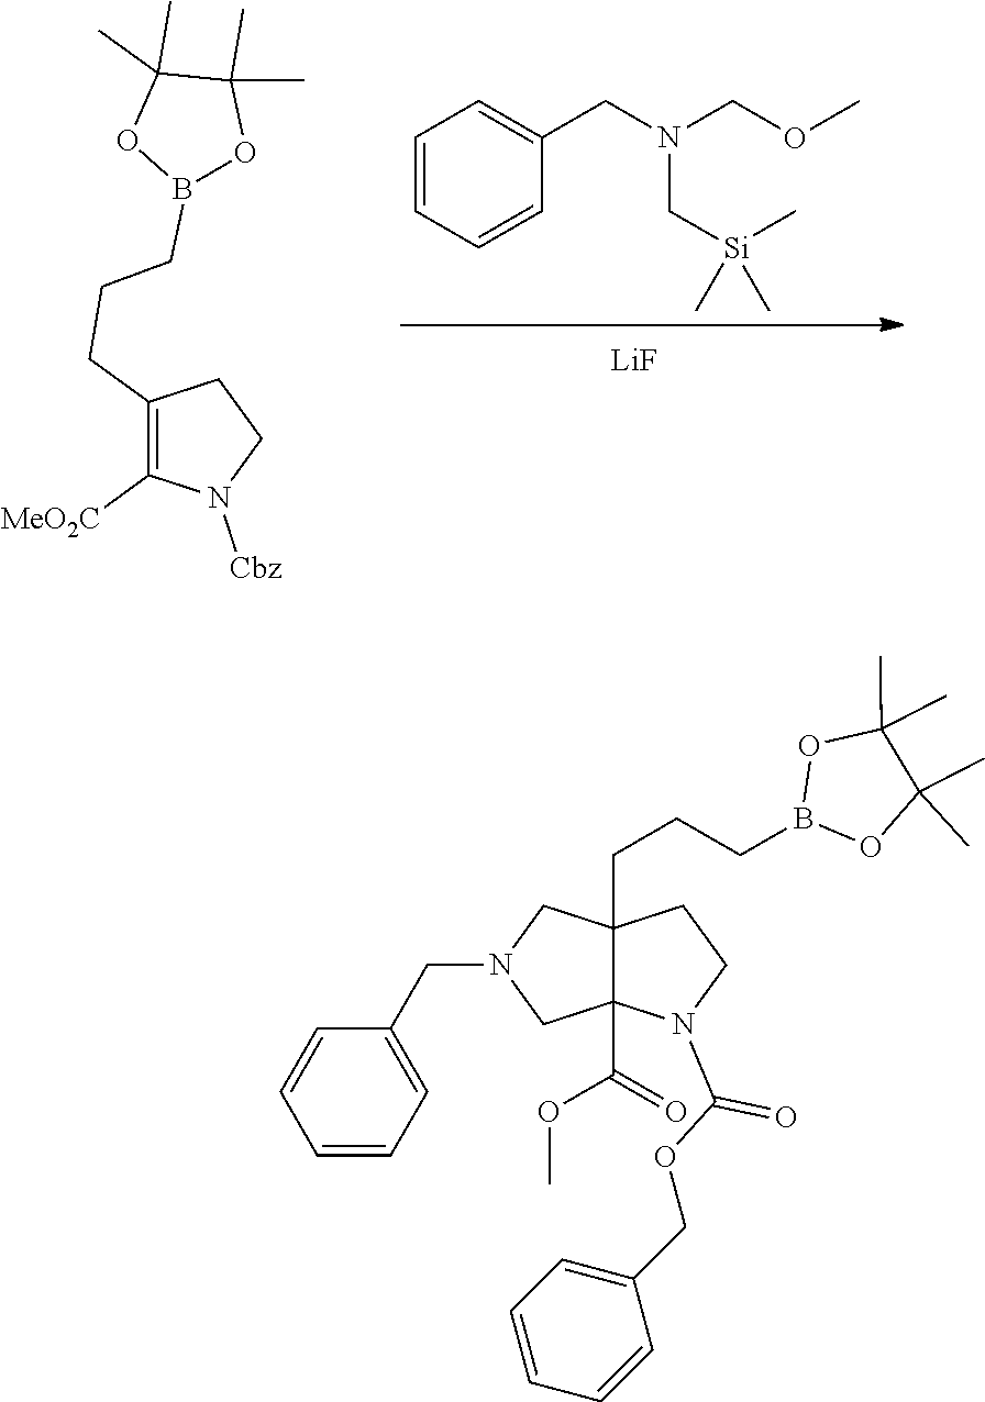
[LiF].C1(CCCB2OC(C)(C)C(C)(C)O2)=C([MeO2C])N([Cbz])CC1.C1=CC=CC(CN(COC)C[Si](C)(C)C)=C1.C12(CCCB3OC(C)(C)C(C)(C)O3)C(C(=O)OC)(N(C(OCC3=CC=CC=C3)=O)CC1)CN(CC1=CC=CC=C1)C2
